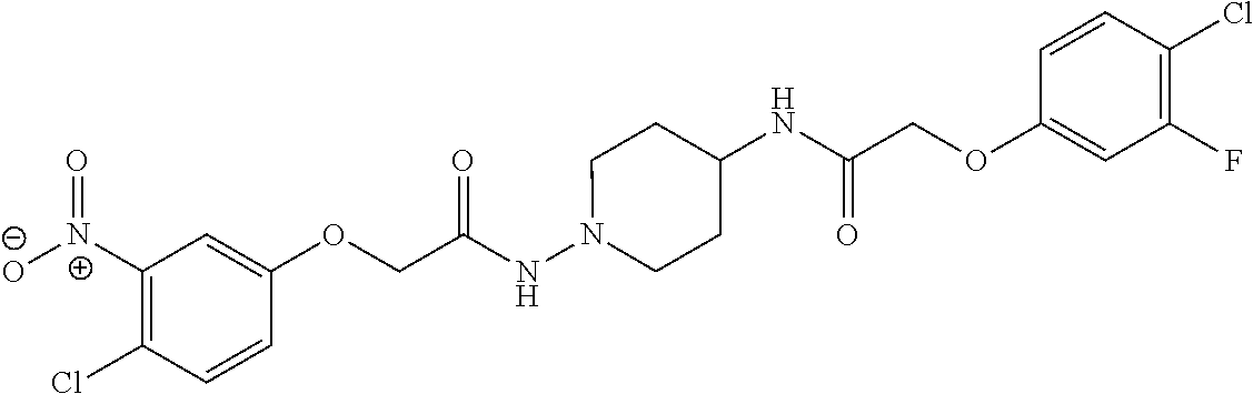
C1(OCC(NN2CCC(NC(=O)COC3=CC(F)=C(Cl)C=C3)CC2)=O)=CC([N+]([O-])=O)=C(Cl)C=C1
